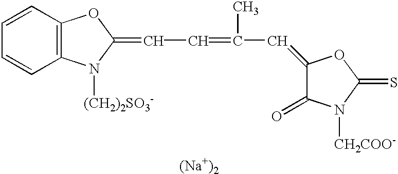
[(Na+)2].C1=CC=CC2=C1N([(CH2)2SO3-])C(=CC=C(C=C1C(=O)N([CH2COO-])C(=S)O1)C)O2
